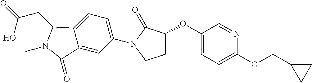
C1(OC2CCN(C3=CC=C4C(=C3)C(=O)N(C)C4CC(O)=O)C2=O)=CC=C(OCC2CC2)N=C1
